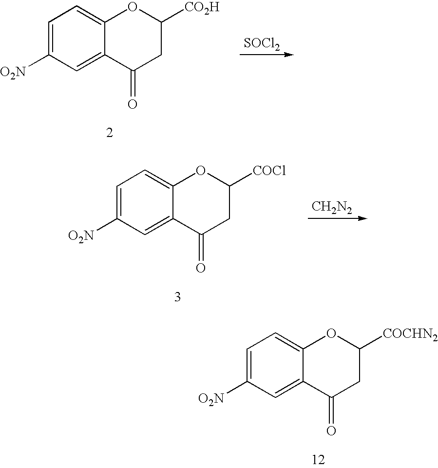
C1=C([O2N])C=C2C(=C1)OC([COCHN2])CC2=O.C1=C([O2N])C=C2C(=C1)OC([CO2H])CC2=O.[SOCl2].C1=C([O2N])C=C2C(=C1)OC([COCl])CC2=O.[CH2N2]
